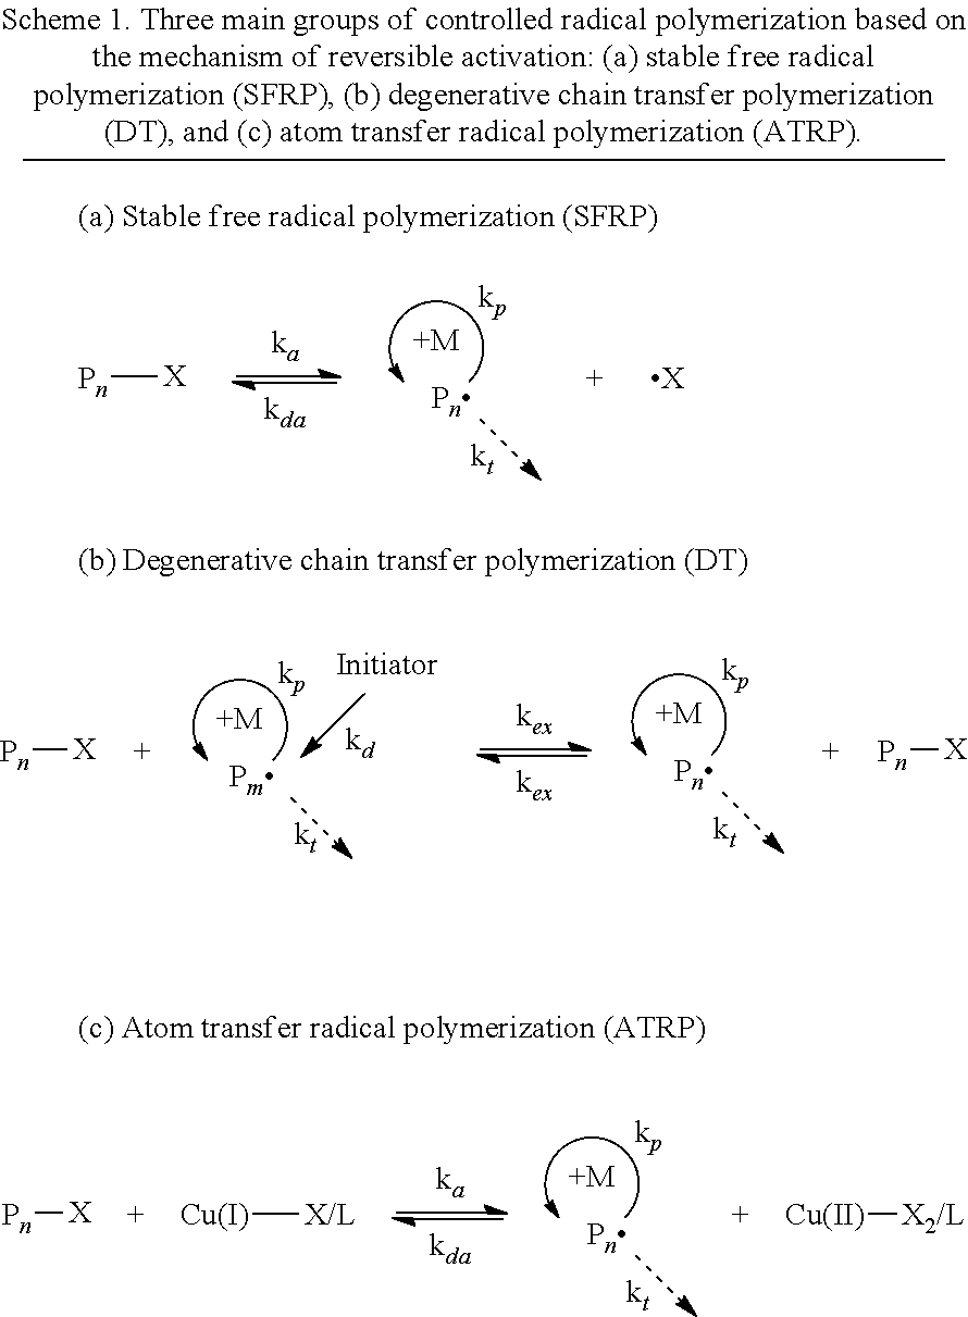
[+M].[Pn][X].[X].[+M].[+M].[Pn][X].[Pn][X].[+M].[Pn][X].[Cu][X/L].[Cu][X2/L]
